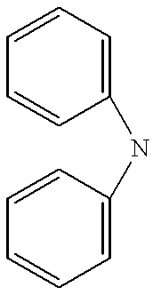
C1=CC=CC=C1NC1=CC=CC=C1
